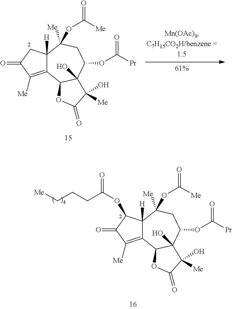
C12=C([Me])C(=O)CC1([H])C([Me])(OC(=O)[Me])CC(OC([Pr])=O)C1(O)C2OC(=O)C1([Me])O.C12=C([Me])C(=O)C(OC(CCC[Me])=O)C1([H])C([Me])(OC(=O)[Me])CC(OC([Pr])=O)C1(O)C2OC(=O)C1([Me])O
